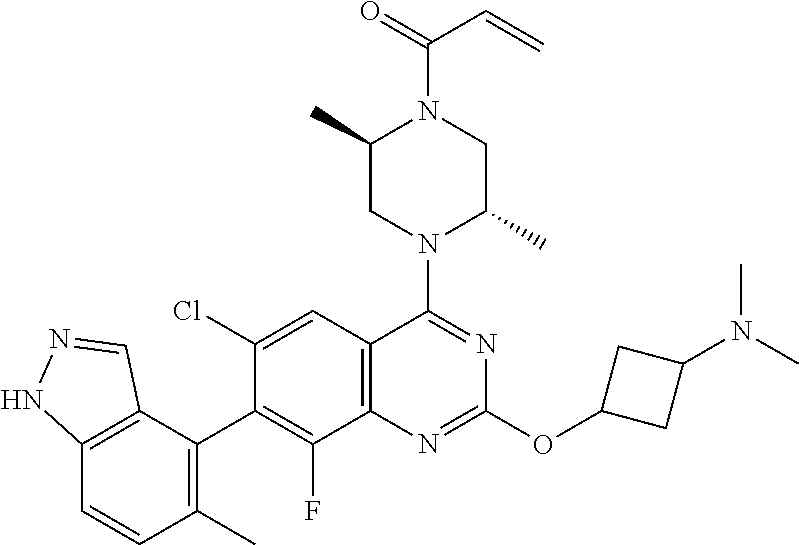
C12=C(C(C3=C(F)C4=C(C=C3Cl)C(N3C(C)CN(C(C=C)=O)C(C)C3)=NC(OC3CC(N(C)C)C3)=N4)=C(C)C=C1)C=NN2
